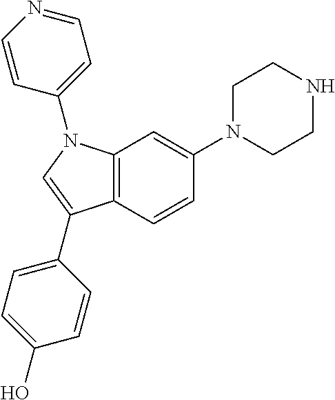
C12=C(C=CC(N3CCNCC3)=C1)C(C1=CC=C(O)C=C1)=CN2C1=CC=NC=C1
